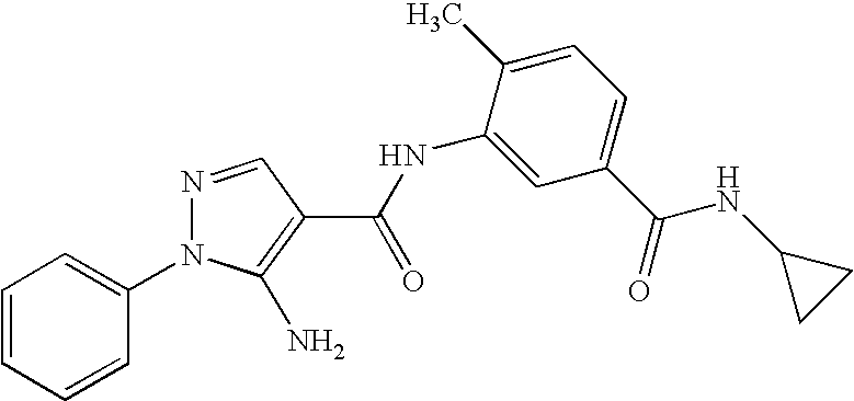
N1=CC(C(NC2=CC(C(=O)NC3CC3)=CC=C2C)=O)=C(N)N1C1=CC=CC=C1
